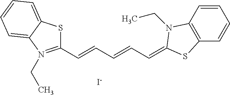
C1(C=CC=CC=C2N(CC)C3=C(C=CC=C3)S2)=N(CC)C2=CC=CC=C2S1.[I-]
